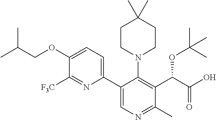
CC(COC1=CC=C(C2=CN=C(C)C(C(C(O)=O)OC(C)(C)C)=C2N2CCC(C)(C)CC2)N=C1[F3C])C
